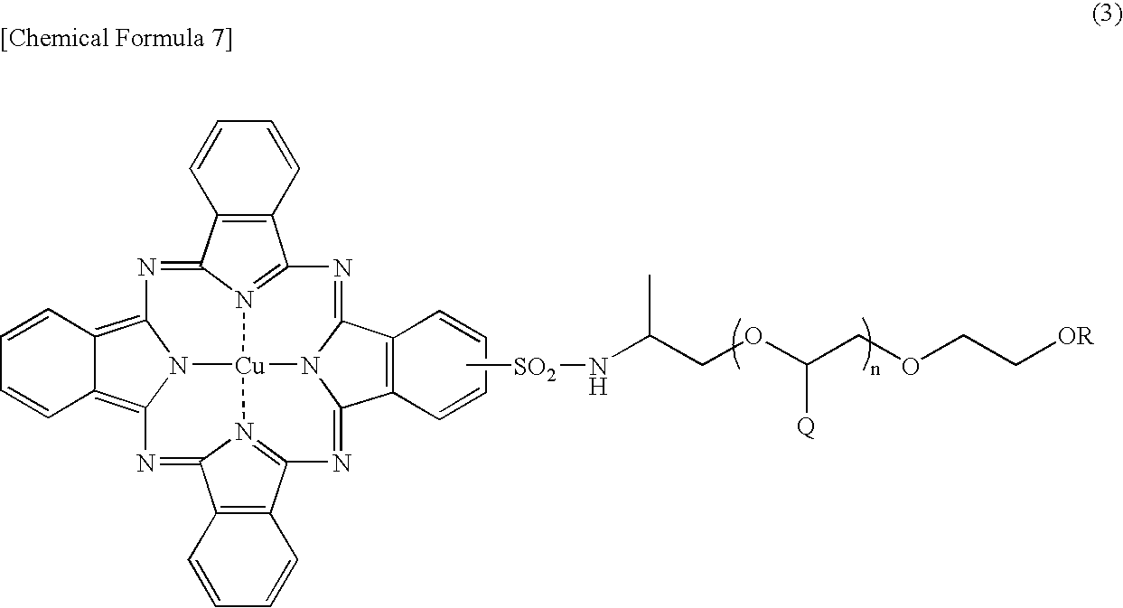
C12=N3C(=NC4=C5C(=C6N4[Cu]34N3C(=NC7=N4C(=N6)C4=C7C=CC=C4)C4=C(C3=N1)C=CC=C4)C=CC=C5)C1=C2C=CC=C1.C[SO2]NC(COC(COCC[OR])[Q])C
